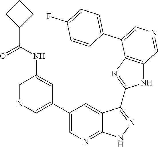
C1=NC=C(C2=CN=C3C(=C2)C(C2=NC4=C(N2)C=NC=C4C2=CC=C(F)C=C2)=NN3)C=C1NC(C1CCC1)=O
